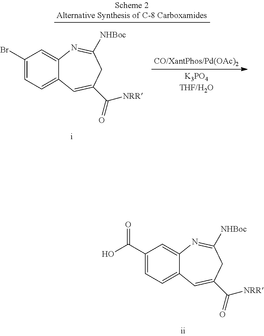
C1(Br)=CC=C2C(=C1)N=C([NHBoc])CC(C(=O)[NRR])=C2.C1(C(O)=O)=CC=C2C(=C1)N=C([NHBoc])CC(C(=O)[NRR])=C2
